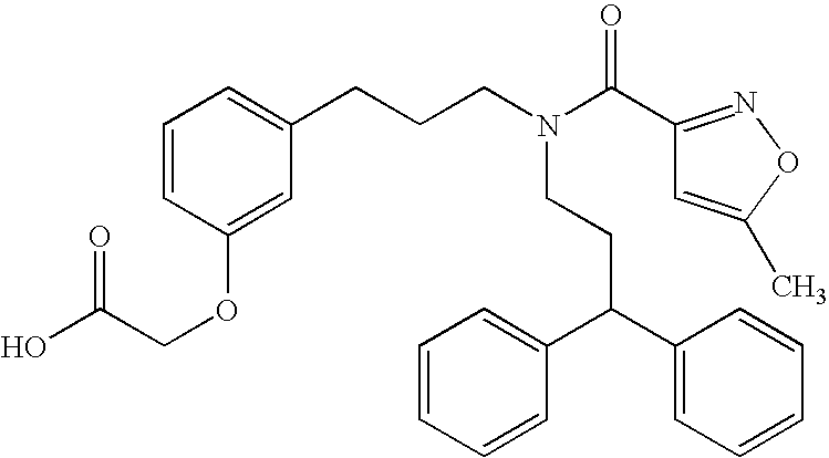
C(C(C1=CC=CC=C1)C1=CC=CC=C1)CN(CCCC1=CC=CC(OCC(O)=O)=C1)C(C1=NOC(C)=C1)=O
